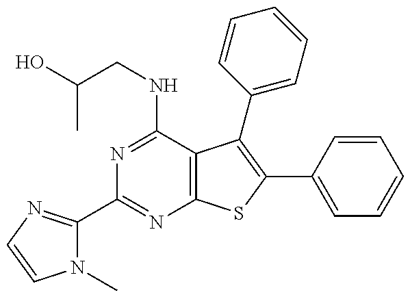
N1(C)C(C2=NC3=C(C(NCC(O)C)=N2)C(C2=CC=CC=C2)=C(C2=CC=CC=C2)S3)=NC=C1
